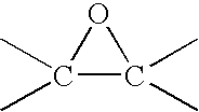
C1(C)(C)C(C)(C)O1
